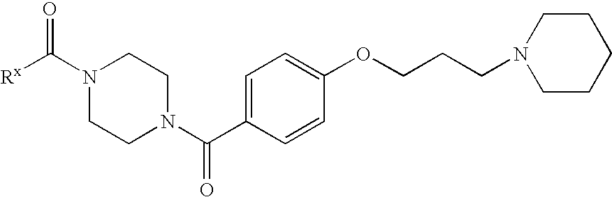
[Rx]C(N1CCN(C(=O)C2=CC=C(OCCCN3CCCCC3)C=C2)CC1)=O
